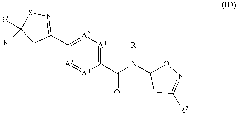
C1(C(N(C2ON=C([R2])C2)[R1])=O)=[A1][A2]=C(C2=NSC([R3])([R4])C2)[A3]=[A4]1
